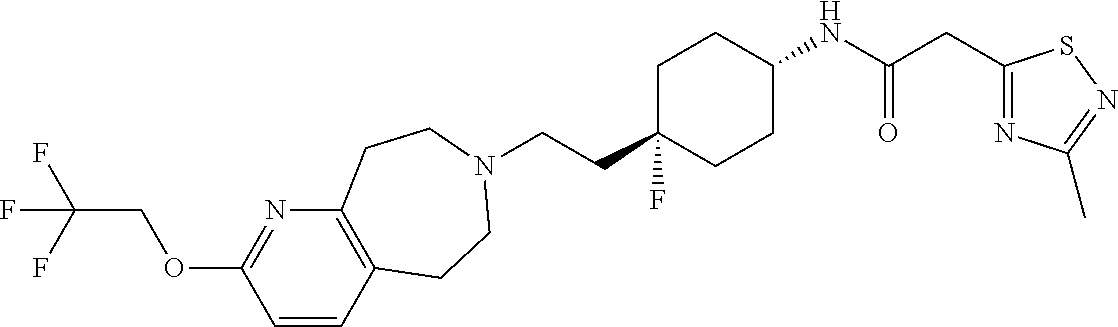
C(CC1(F)CCC(NC(CC2=NC(C)=NS2)=O)CC1)N1CCC2=C(N=C(OCC(F)(F)F)C=C2)CC1
